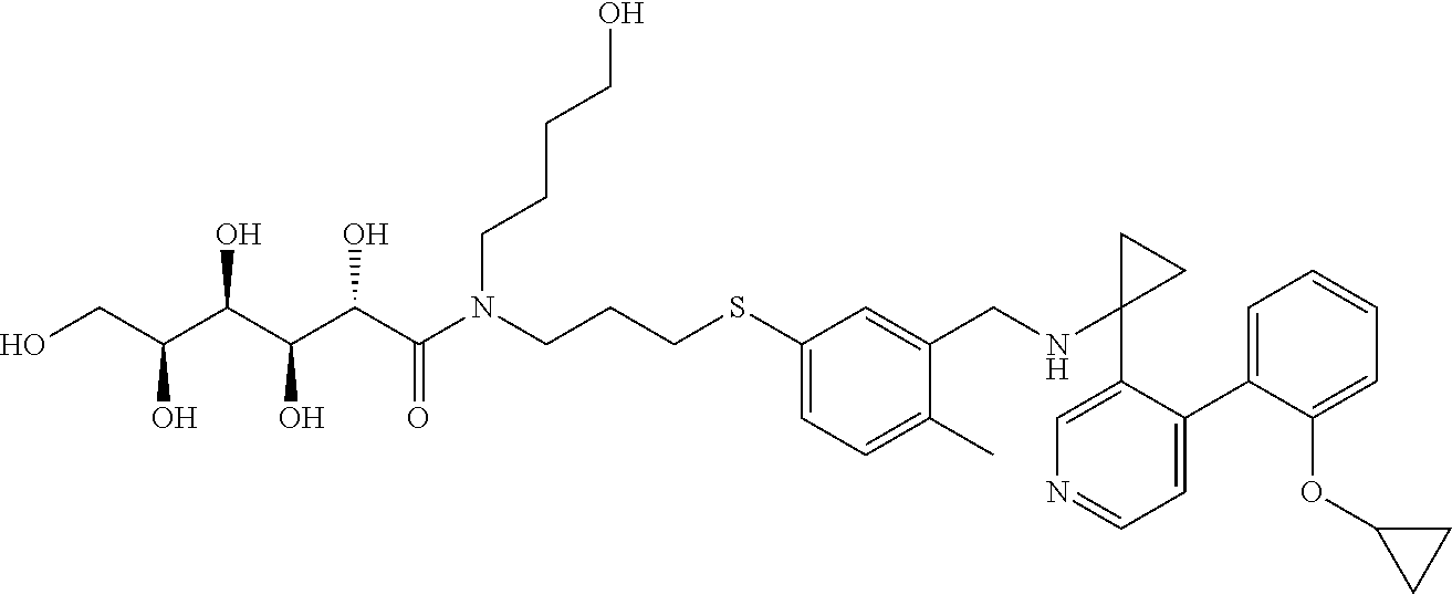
OCC(C(C(C(C(N(CCCSC1=CC=C(C)C(CNC2(C3=CN=CC=C3C3=CC=CC=C3OC3CC3)CC2)=C1)CCCCO)=O)O)O)O)O
